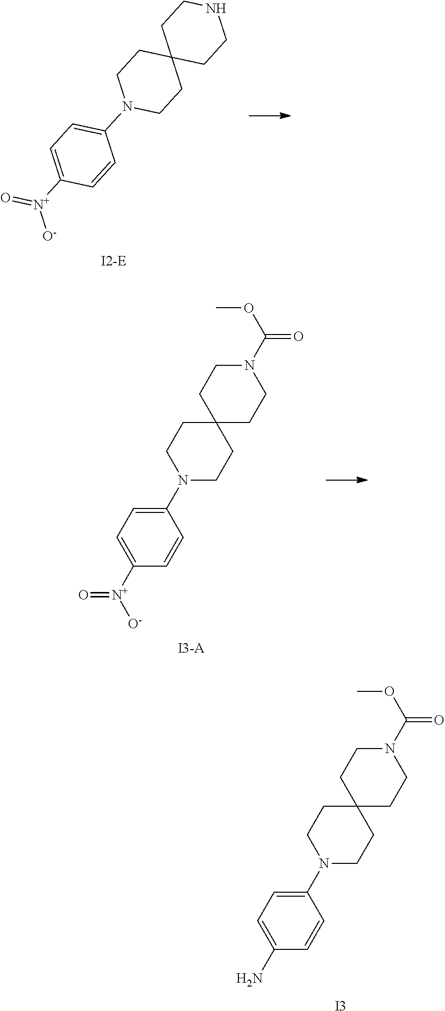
N1(C2=CC=C([N+]([O-])=O)C=C2)CCC2(CC1)CCNCC2.C1(N2CCC3(CC2)CCN(C(OC)=O)CC3)=CC=C([N+]([O-])=O)C=C1.[I3-A].C1(N2CCC3(CC2)CCN(C(OC)=O)CC3)=CC=C(N)C=C1.[I3]
